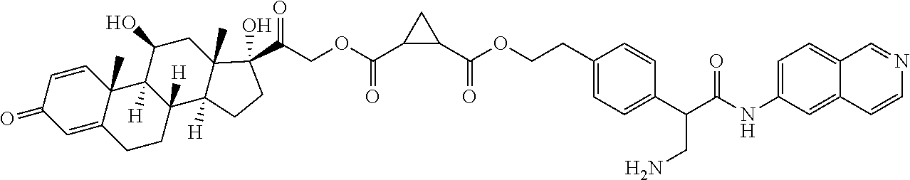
C1=CC2(C)C(=CC1=O)CCC1([H])C2([H])C(O)CC2(C)C1([H])CCC2(C(=O)COC(C1CC1C(OCCC1=CC=C(C(C(NC2=CC=C3C(=C2)C=CN=C3)=O)CN)C=C1)=O)=O)O
